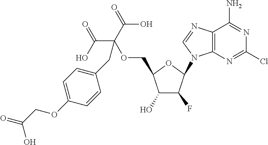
C12=C(N=CN1C1C(F)C(O)C(COC(C(O)=O)(C(=O)O)CC3=CC=C(OCC(=O)O)C=C3)O1)C(N)=NC(Cl)=N2
